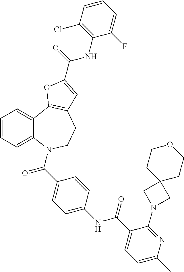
C1=CC=C2C(=C1)C1=C(CCN2C(=O)C2=CC=C(NC(=O)C3=CC=C(C)N=C3N3CC4(C3)CCOCC4)C=C2)C=C(C(NC2=C(Cl)C=CC=C2F)=O)O1
